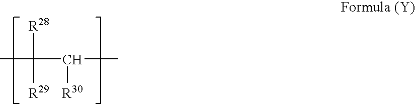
CC([R28])([R29])C(C)[R30]
